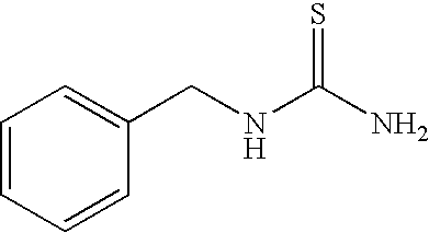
C1=CC=C(CNC(N)=S)C=C1
